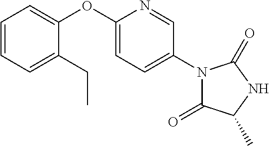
C1=C(OC2=CC=CC=C2CC)N=CC(N2C(=O)C(C)NC2=O)=C1
